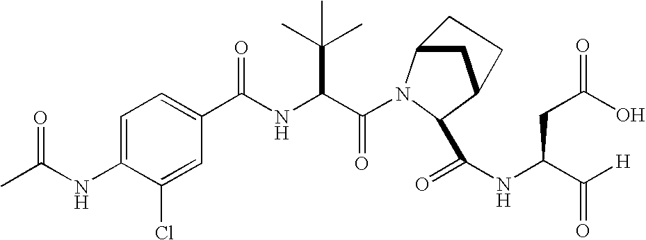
C1=C(NC(C)=O)C(Cl)=CC(C(NC(C(=O)N2C3CC(C2C(NC(C([H])=O)CC(O)=O)=O)CC3)C(C)(C)C)=O)=C1
